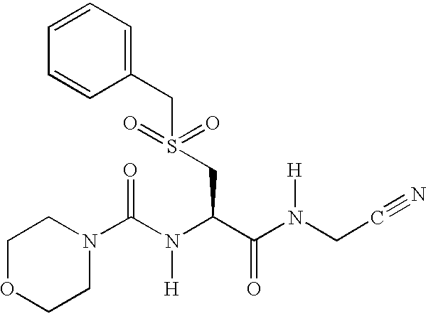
C1OCCN(C(N(C(C(N(CC#N)[H])=O)CS(=O)(=O)CC2=CC=CC=C2)[H])=O)C1
